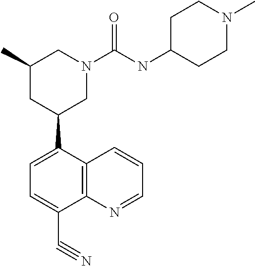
C1(C)CC(C2=CC=C(C#N)C3=C2C=CC=N3)CN(C(NC2CCN(C)CC2)=O)C1
